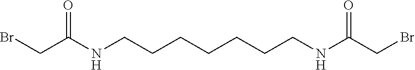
C(C(NCCCCCCCNC(CBr)=O)=O)Br
